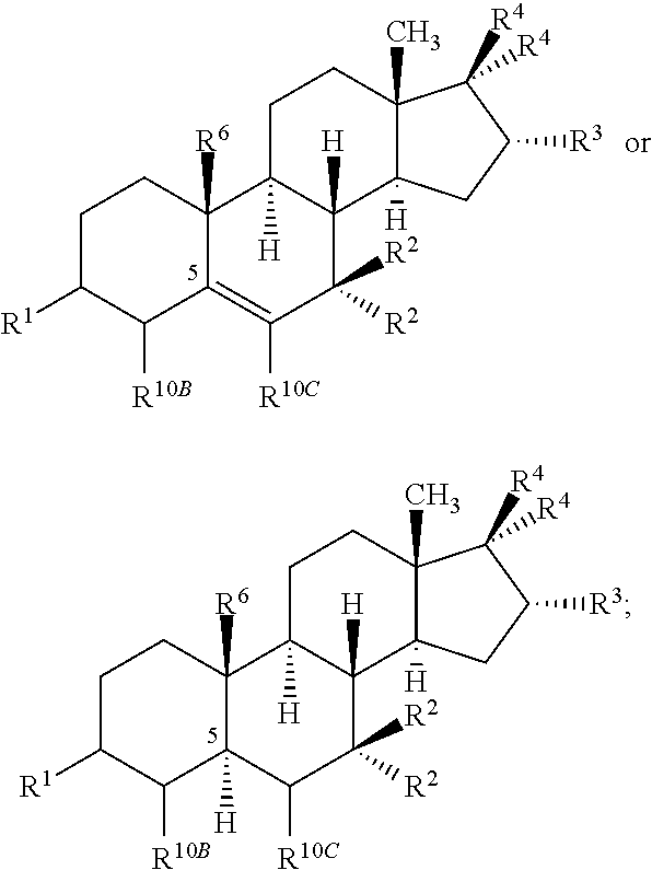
C1C([R1])C([R10B])C2=C([R10C])C([R2])([R2])C3([H])C([H])(C2([R6])C1)CCC1(C)C3([H])CC([R3])C1([R4])[R4].C1C([R1])C([R10B])C2([H])C([R6])(C1)C1([H])C([H])(C([R2])([R2])C2[R10C])C2([H])C(C)(CC1)C([R4])([R4])C([R3])C2
